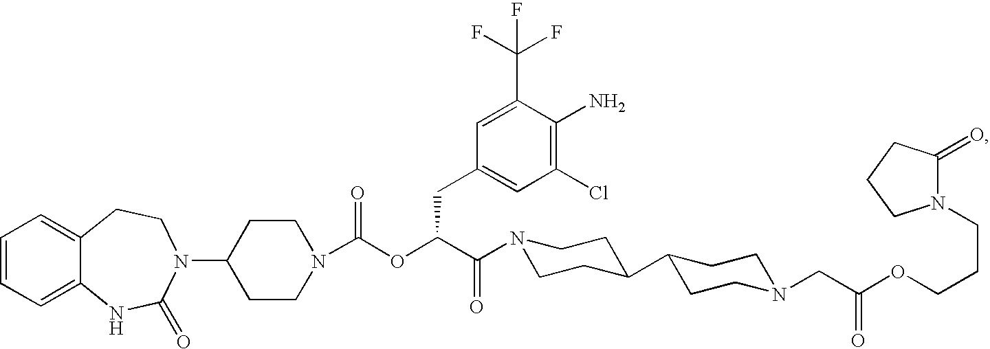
C1=CC=C2C(=C1)CCN(C1CCN(C(OC(C(=O)N3CCC(C4CCN(CC(OCCCN5C(=O)CCC5)=O)CC4)CC3)CC3=CC(Cl)=C(N)C(C(F)(F)F)=C3)=O)CC1)C(=O)N2
